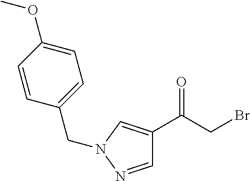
C1=C(OC)C=CC(CN2N=CC(C(=O)CBr)=C2)=C1
